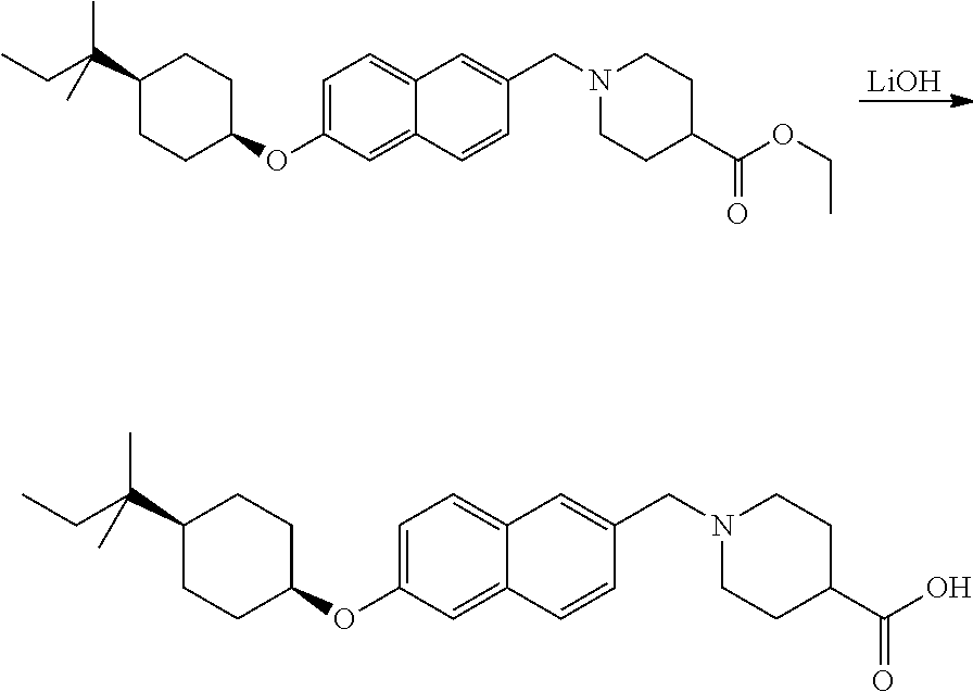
[LiOH].C1CC(OC2=CC=C3C(=C2)C=CC(CN2CCC(C(OCC)=O)CC2)=C3)CCC1C(CC)(C)C.C1CC(OC2=CC=C3C(=C2)C=CC(CN2CCC(C(O)=O)CC2)=C3)CCC1C(CC)(C)C
